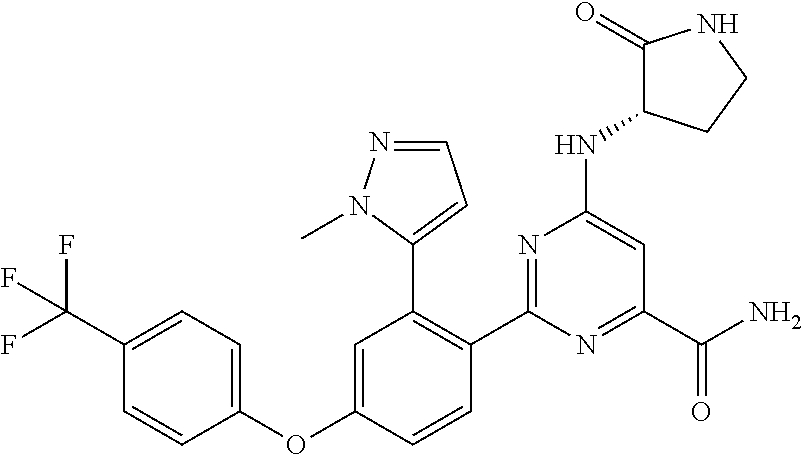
C1(C2=C(C3=CC=NN3C)C=C(OC3=CC=C(C(F)(F)F)C=C3)C=C2)=NC(NC2C(=O)NCC2)=CC(C(N)=O)=N1
